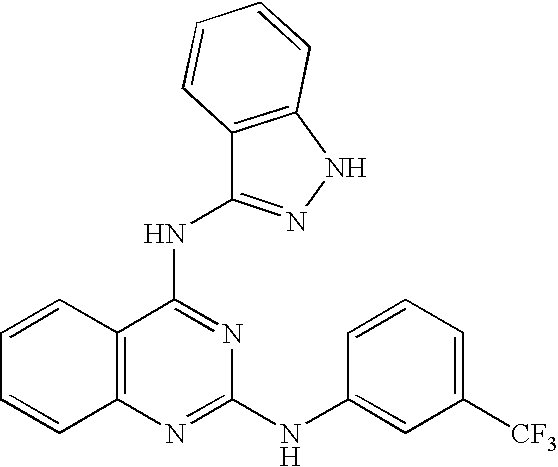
C1=CC2=C(C=C1)N=C(NC1=CC([CF3])=CC=C1)N=C2NC1=NNC2=C1C=CC=C2
